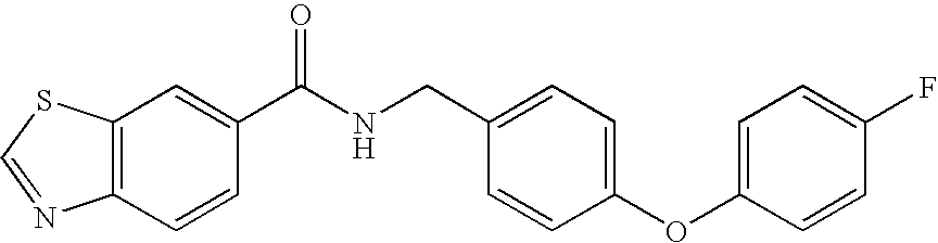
C12=C(C=C(C(NCC3=CC=C(OC4=CC=C(F)C=C4)C=C3)=O)C=C1)SC=N2
